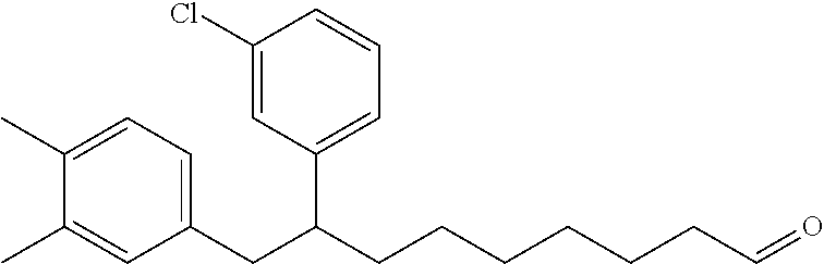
C1(C)=CC=C(CC(CCCCCCC=O)C2=CC=CC(Cl)=C2)C=C1C
